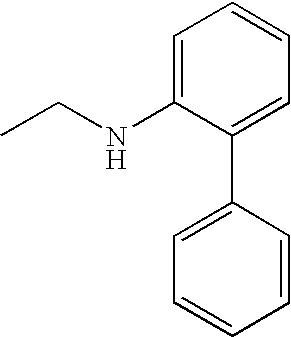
C1=C(NCC)C(C2=CC=CC=C2)=CC=C1
